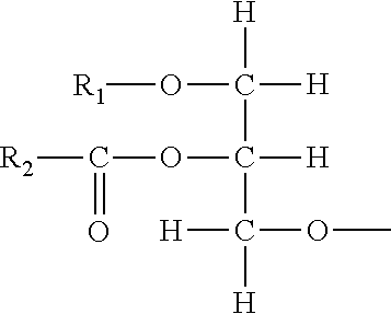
O(C([H])([H])C([H])(C([H])(OC)[H])OC(=O)[R2])[R1]
